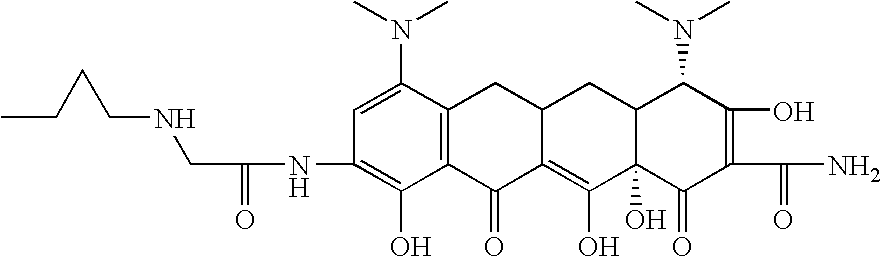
C1=C(N(C)C)C2=C(C(O)=C1NC(CNCCCC)=O)C(=O)C1=C(O)C3(O)C(CC1C2)C(N(C)C)C(O)=C(C(N)=O)C3=O
